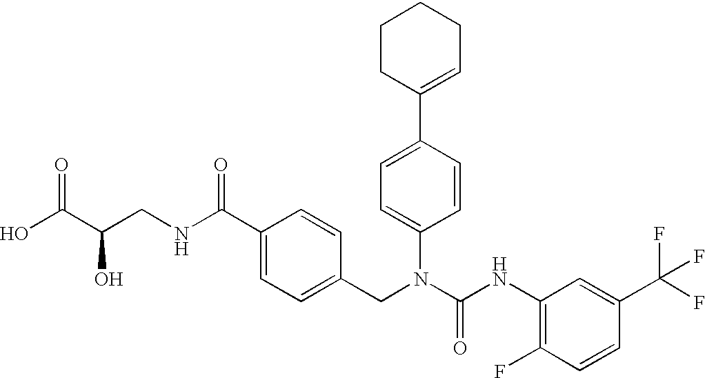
OC(C(CNC(C1=CC=C(CN(C(NC2=C(F)C=CC(C(F)(F)F)=C2)=O)C2=CC=C(C3=CCCCC3)C=C2)C=C1)=O)O)=O
